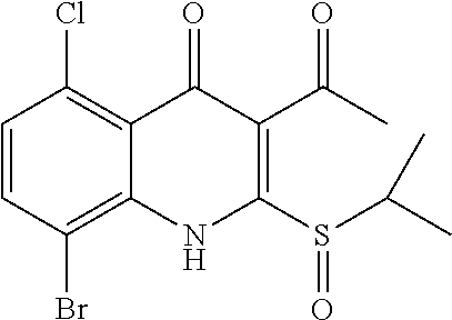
C1=CC(Br)=C2C(=C1Cl)C(=O)C(C(C)=O)=C(S(C(C)C)=O)N2
